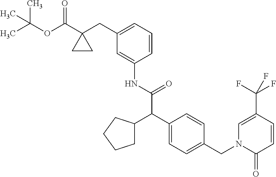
C1=C(NC(C(C2=CC=C(CN3C(=O)C=CC(C(F)(F)F)=C3)C=C2)C2CCCC2)=O)C=CC=C1CC1(C(OC(C)(C)C)=O)CC1
